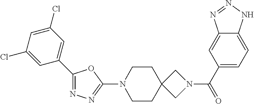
C1(C2=CC(Cl)=CC(Cl)=C2)=NN=C(N2CCC3(CC2)CN(C(C2=CC=C4C(=C2)N=NN4)=O)C3)O1
